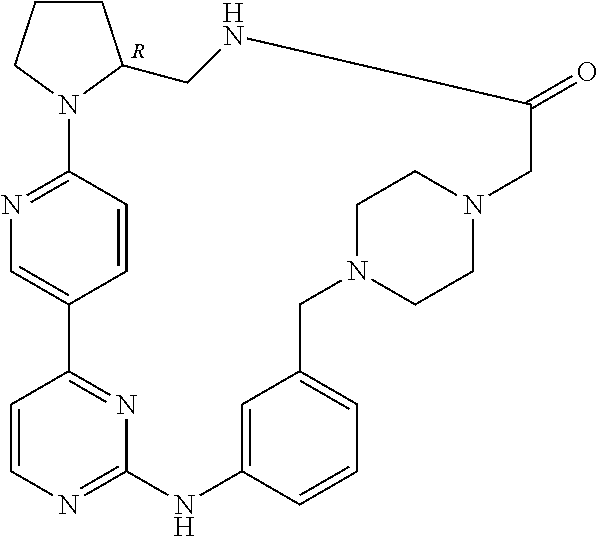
N1=C2C=CC(=C1)C1=NC(=NC=C1)NC1=CC(=CC=C1)CN1CCN(CC1)CC(=O)NCC1N2CCC1.[R]
